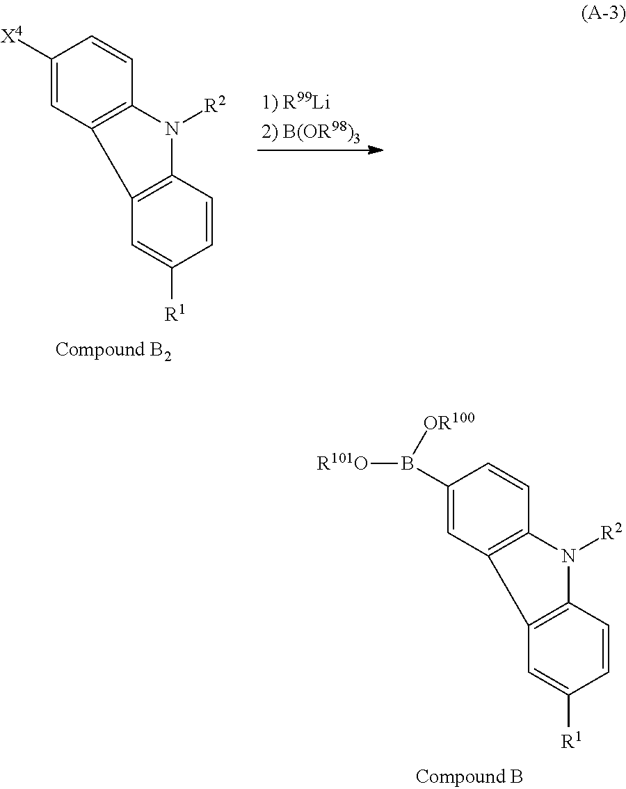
C1([X4])=CC2=C(C=C1)N([R2])C1=C2C=C([R1])C=C1.C1(B([R101O])[OR100])=CC2=C(C=C1)N([R2])C1=C2C=C([R1])C=C1
